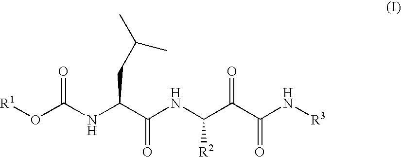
[R1]OC(NC(C(NC(C(C(N[R3])=O)=O)[R2])=O)CC(C)C)=O
